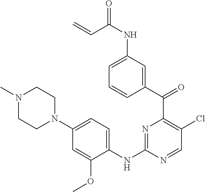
C1(C(C2=C(Cl)C=NC(NC3=CC=C(N4CCN(C)CC4)C=C3OC)=N2)=O)=CC(NC(=O)C=C)=CC=C1
